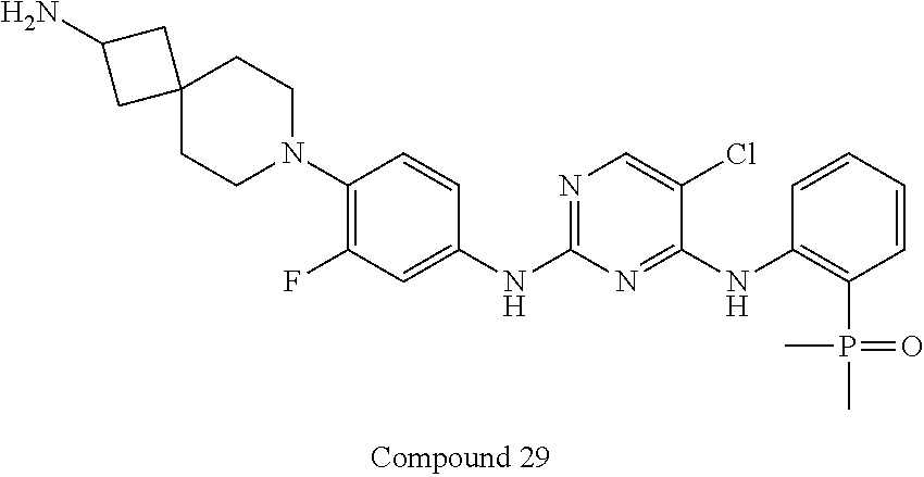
C1C2(CCN(C3=C(F)C=C(NC4=NC=C(Cl)C(NC5=C(P(=O)(C)C)C=CC=C5)=N4)C=C3)CC2)CC1N
